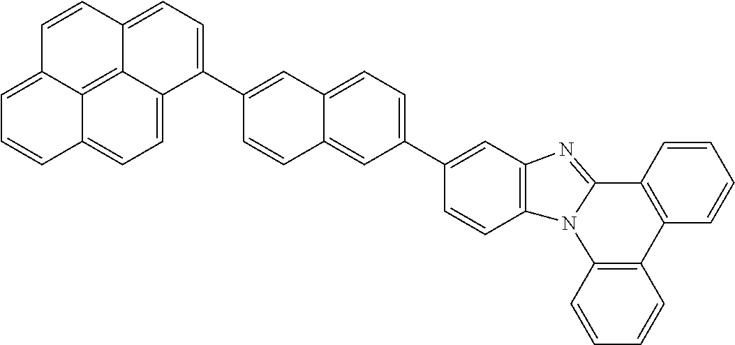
C1=CC2=C(C=C1)N1C(=NC3=C1C=CC(C1=CC=C4C(=C1)C=CC(C1=CC=C5C6=C7C(=CC=C16)C=CC=C7C=C5)=C4)=C3)C1=C2C=CC=C1
